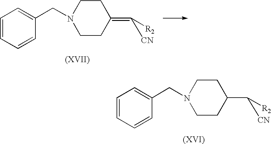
C1=CC=CC(CN2CCC(=C([CN])[R2])CC2)=C1.C1=CC=CC(CN2CCC(C([CN])[R2])CC2)=C1
